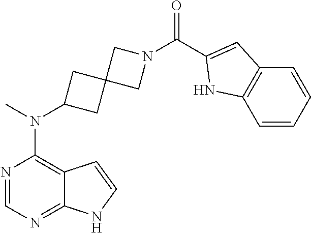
N1=CN=C2C(=C1N(C)C1CC3(C1)CN(C(C1=CC4=C(N1)C=CC=C4)=O)C3)C=CN2
